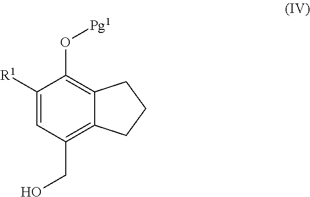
C1([R1])=CC(CO)=C2C(=C1O[Pg1])CCC2
